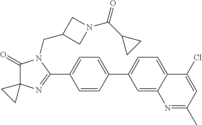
C1(=O)C2(N=C(C3=CC=C(C4=CC=C5C(=C4)N=C(C)C=C5Cl)C=C3)N1CC1CN(C(C3CC3)=O)C1)CC2
